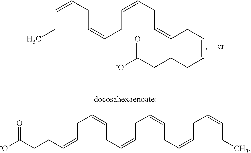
C(CC)=CCC=CCC=CCC=CCC=CCCCC([-O])=O.C(CC=CCC=CCC)=CCC=CCC=CCC=CCCC([-O])=O
